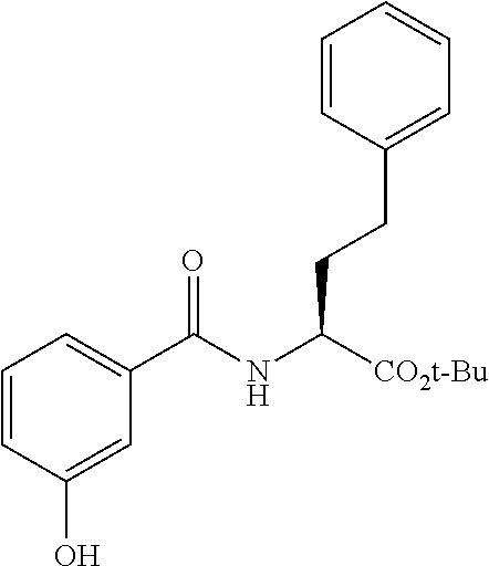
C1=CC(O)=CC(C(NC([CO2t-Bu])CCC2=CC=CC=C2)=O)=C1
